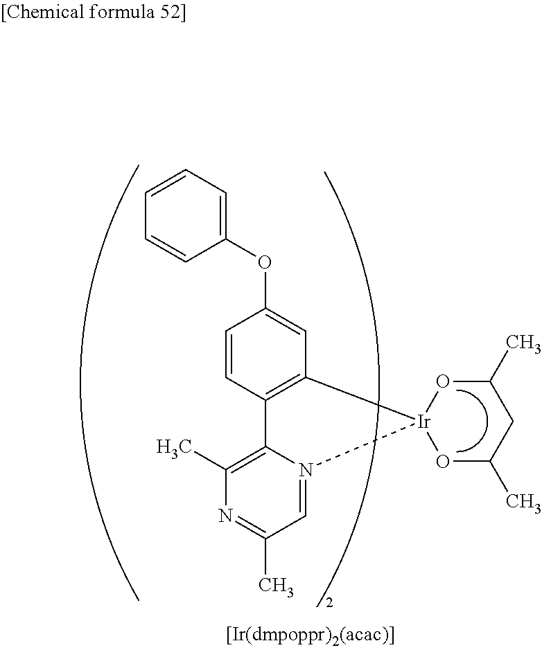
C12=C(C=CC(OC3=CC=CC=C3)=C1)C1=C(C)N=C(C)C=N1[Ir]21OC(C)CC(C)O1
